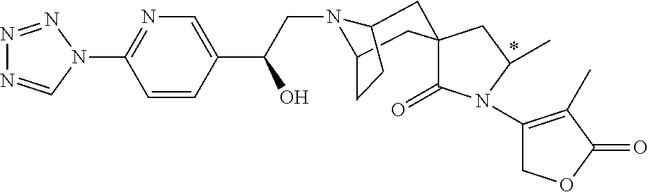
N1=NN(C2=NC=C(C(O)CN3C4CC5(CC3CC4)C(=O)N(C3=C(C)C(=O)OC3)C(C)C5)C=C2)C=N1
